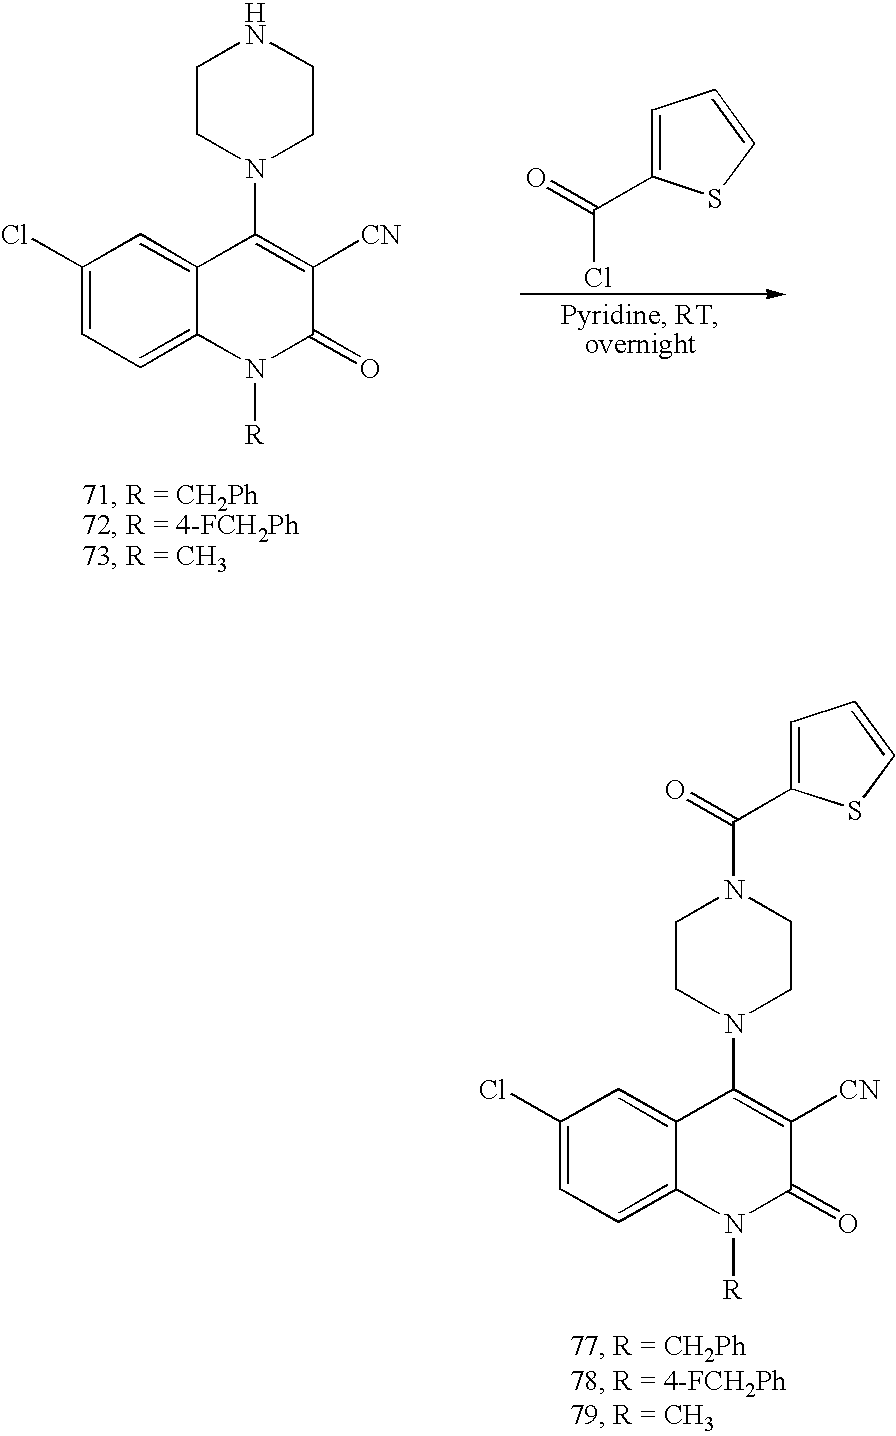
C1(Cl)=CC=C2C(=C1)C(N1CCN(C(C3=CC=CS3)=O)CC1)=C([CN])C(=O)N2[R].C1(Cl)=CC=C2C(=C1)C(N1CCNCC1)=C([CN])C(=O)N2[R].C1=C(C(=O)Cl)SC=C1
